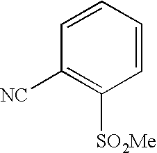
C1([NC])=C([SO2Me])C=CC=C1
